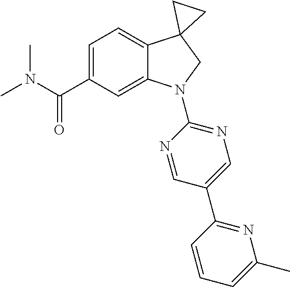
C(C1=CC=C2C(=C1)N(C1=NC=C(C3=NC(C)=CC=C3)C=N1)CC21CC1)(=O)N(C)C
